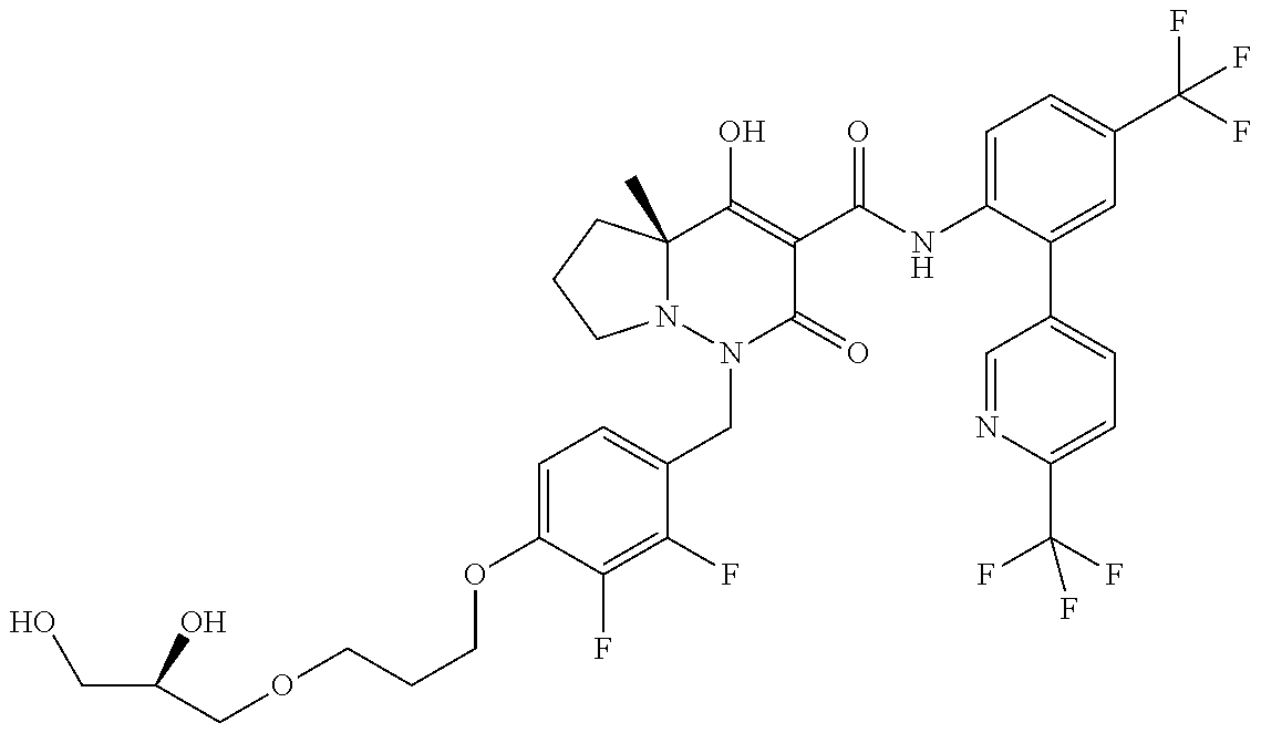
C1(OCCCOCC(CO)O)=CC=C(CN2C(=O)C(C(=O)NC3=CC=C(C(F)(F)F)C=C3C3=CC=C(C(F)(F)F)N=C3)=C(O)C3(C)N2CCC3)C(F)=C1F
